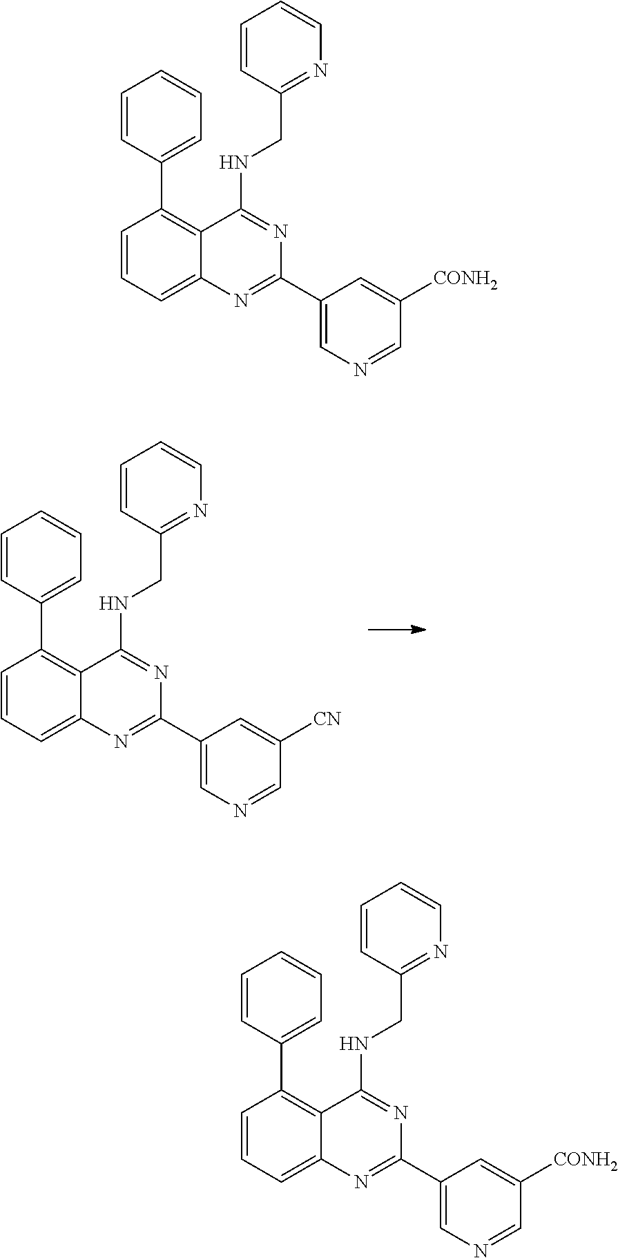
C1=C(C2=NC3=CC=CC(C4=CC=CC=C4)=C3C(NCC3=NC=CC=C3)=N2)C=C([CN])C=N1.C1=C(C2=NC3=CC=CC(C4=CC=CC=C4)=C3C(NCC3=NC=CC=C3)=N2)C=C([CONH2])C=N1.C1=C(C2=NC3=CC=CC(C4=CC=CC=C4)=C3C(NCC3=NC=CC=C3)=N2)C=C([CONH2])C=N1
